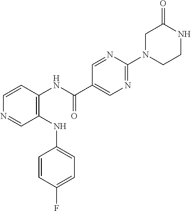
C1(NC2=CC=C(F)C=C2)=C(NC(C2=CN=C(N3CCNC(=O)C3)N=C2)=O)C=CN=C1
